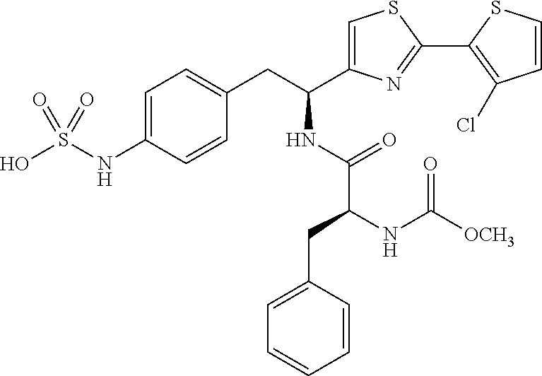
C1=C(NS(O)(=O)=O)C=CC(CC(C2=CSC(C3=C(Cl)C=CS3)=N2)NC(=O)C(CC2=CC=CC=C2)NC([OCH3])=O)=C1
